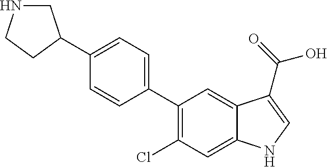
C1(C2=CC=C(C3CNCC3)C=C2)=C(Cl)C=C2C(=C1)C(C(=O)O)=CN2
